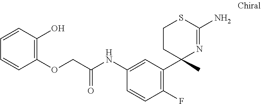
C1CC(C)(C2=C(F)C=CC(NC(COC3=C(O)C=CC=C3)=O)=C2)N=C(N)S1
